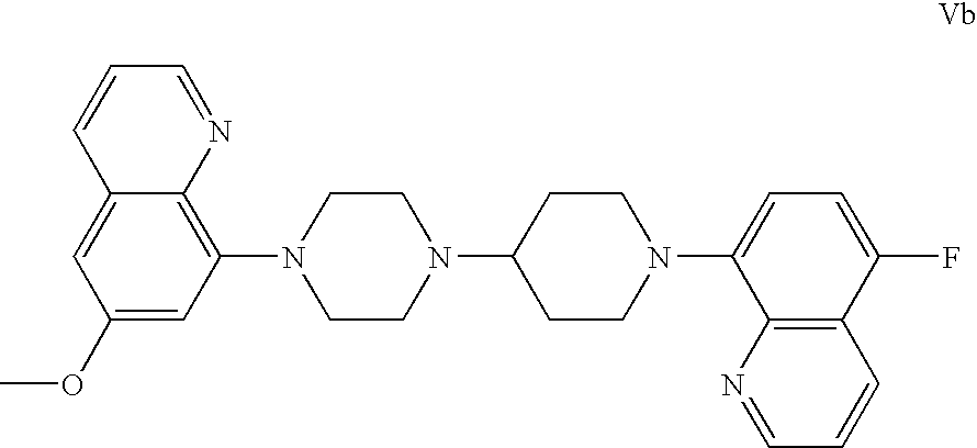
C12=CC(OC)=CC(N3CCN(C4CCN(C5=CC=C(F)C6=C5N=CC=C6)CC4)CC3)=C1N=CC=C2
